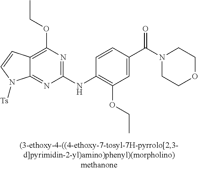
C12=NC(NC3=C(OCC)C=C(C(N4CCOCC4)=O)C=C3)=NC(OCC)=C1C=CN2[Ts]
